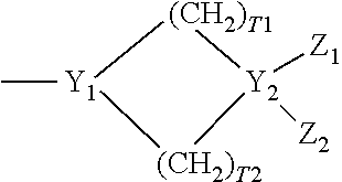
[(CH2)T1]1[Y1](C)[(CH2)T2][Y2]1([Z2])[Z1]
